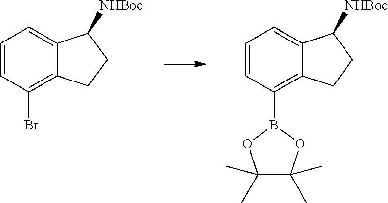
C1=CC(Br)=C2C(=C1)C([NHBoc])CC2.C1=CC(B2OC(C)(C)C(C)(C)O2)=C2C(=C1)C([NHBoc])CC2
